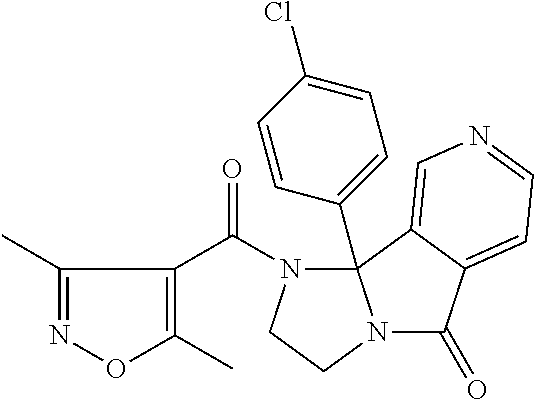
O1N=C(C)C(C(N2CCN3C(=O)C4=CC=NC=C4C23C2=CC=C(Cl)C=C2)=O)=C1C
